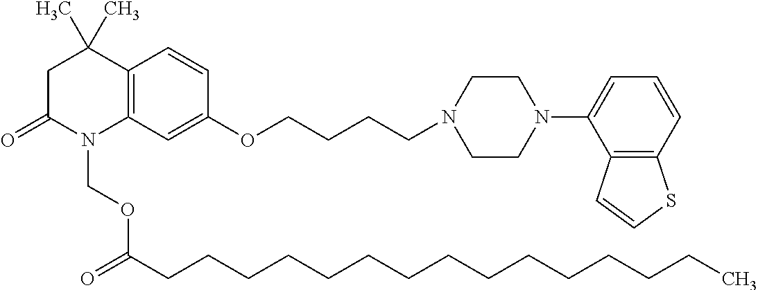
C1C(=O)N(COC(=O)CCCCCCCCCCCCCCC)C2=C(C1(C)C)C=CC(OCCCCN1CCN(C3=CC=CC4=C3C=CS4)CC1)=C2
